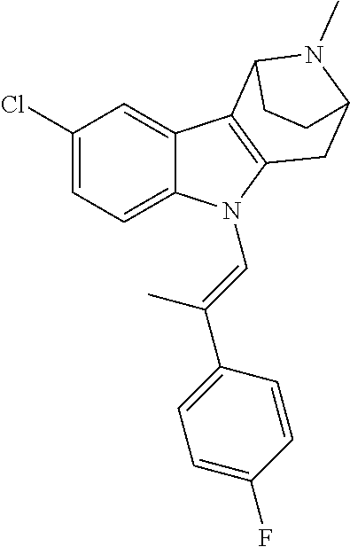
C1(Cl)=CC=C2C(=C1)C1=C(N2C=C(C)C2=CC=C(F)C=C2)CC2N(C)C1CC2
